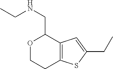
O1CCC2=C(C1CNCC)C=C(CC)S2
